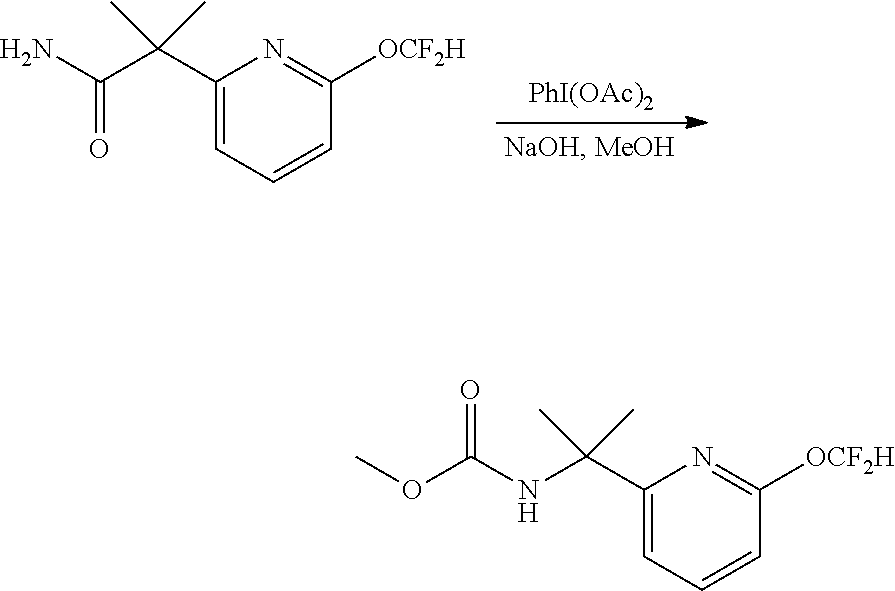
[PhI(OAc)2].N1=C([OCF2H])C=CC=C1C(C(=O)N)(C)C.N1=C([OCF2H])C=CC=C1C(C)(C)NC(=O)OC
